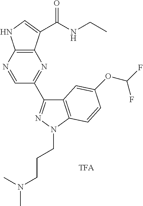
C12=C(C(C(NCC)=O)=CN1)N=C(C1=NN(CCCN(C)C)C3=C1C=C(OC(F)F)C=C3)C=N2
